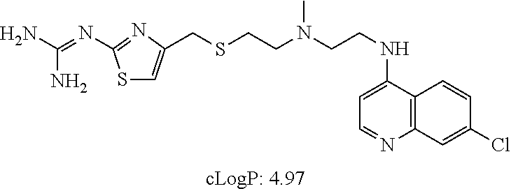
C12=C(C(NCCN(CCSCC3=CSC(N=C(N)N)=N3)C)=CC=N1)C=CC(Cl)=C2
